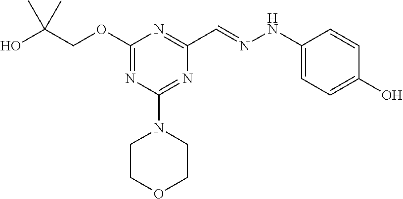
OC(COC1=NC(N2CCOCC2)=NC(C=NNC2=CC=C(O)C=C2)=N1)(C)C
